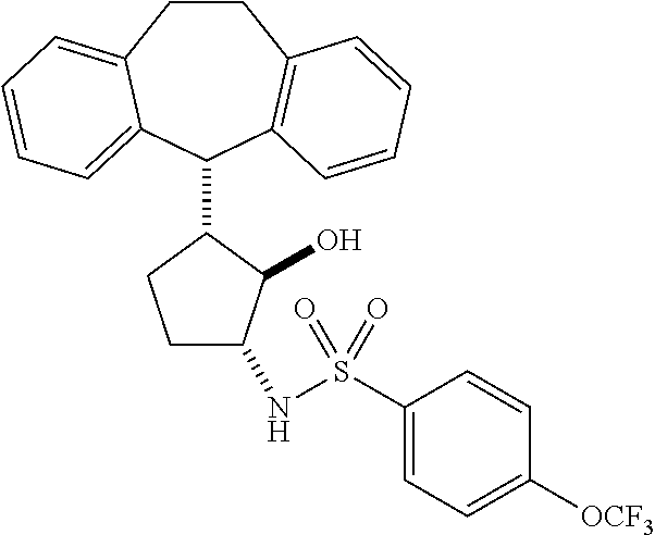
C1CC2=CC=CC=C2C(C2C(O)C(NS(C3=CC=C([OCF3])C=C3)(=O)=O)CC2)C2=C1C=CC=C2
